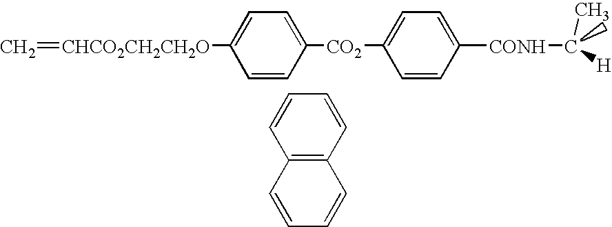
C=[CHCO2CH2CH2O]C1=CC=C([CO2]C2=CC=C([CONH]C([H])(C)C)C=C2)C=C1.C1=CC=CC2=C1C=CC=C2
